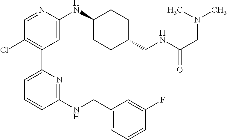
C1=NC(NC2CCC(CNC(CN(C)C)=O)CC2)=CC(C2=CC=CC(NCC3=CC=CC(F)=C3)=N2)=C1Cl
